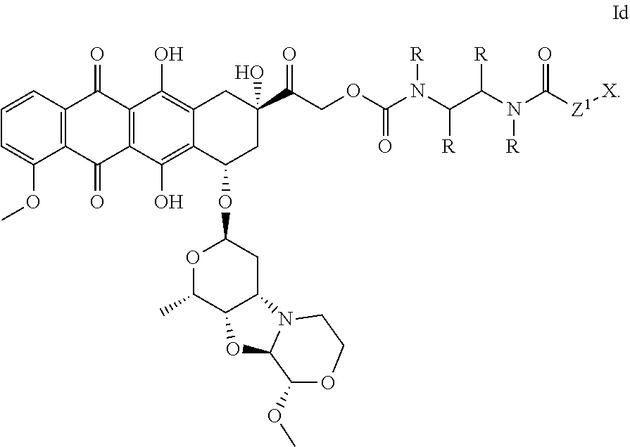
C1=CC2=C(C(OC)=C1)C(=O)C1=C(C2=O)C(O)=C2C(=C1O)C(OC1OC(C)C3C(C1)N1C(O3)C(OC)OCC1)CC(C(COC(N(C(C(N(C([Z1][X])=O)[R])[R])[R])[R])=O)=O)(O)C2
